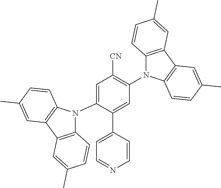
C1=C(N2C3=C(C4=C2C=CC(C)=C4)C=C(C)C=C3)C(C2=CC=NC=C2)=CC(N2C3=C(C4=C2C=CC(C)=C4)C=C(C)C=C3)=C1[CN]
